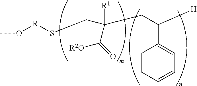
O([R]SCC([R1])(CC([H])C1=CC=CC=C1)C(=O)[R2O])C
